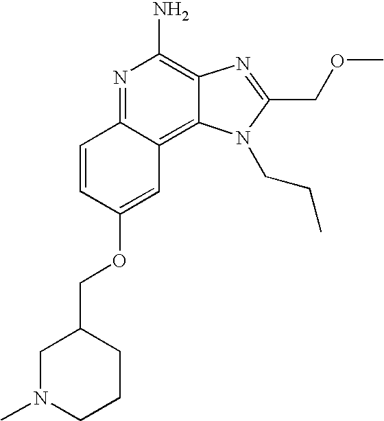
C1=CC(OCC2CCCN(C)C2)=CC2=C3C(=C(N)N=C12)N=C(COC)N3CCC
